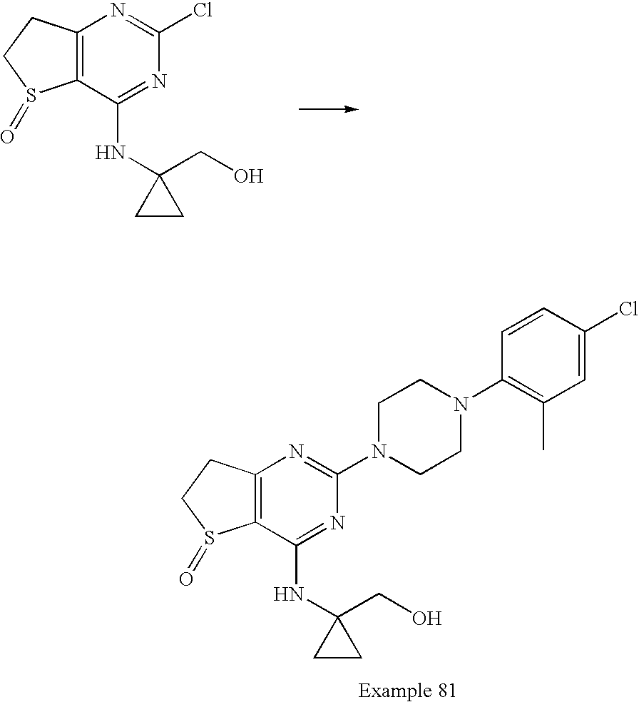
C12=C(C(NC3(CO)CC3)=NC(Cl)=N1)S(=O)CC2.C12=C(C(NC3(CO)CC3)=NC(N3CCN(C4=C(C)C=C(Cl)C=C4)CC3)=N1)S(=O)CC2
